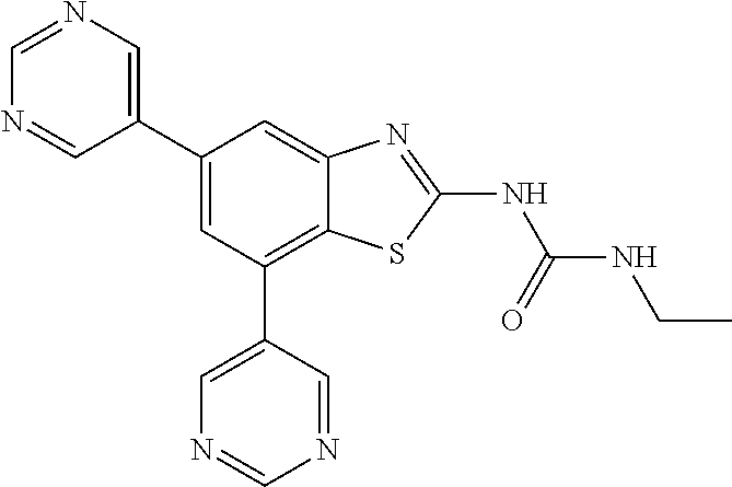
C1(C2=CN=CN=C2)=CC(C2=CN=CN=C2)=C2C(=C1)N=C(NC(=O)NCC)S2
